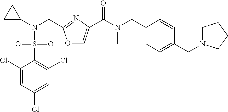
C1C(N(CC2=NC(C(N(CC3=CC=C(CN4CCCC4)C=C3)C)=O)=CO2)S(C2=C(Cl)C=C(Cl)C=C2Cl)(=O)=O)C1
